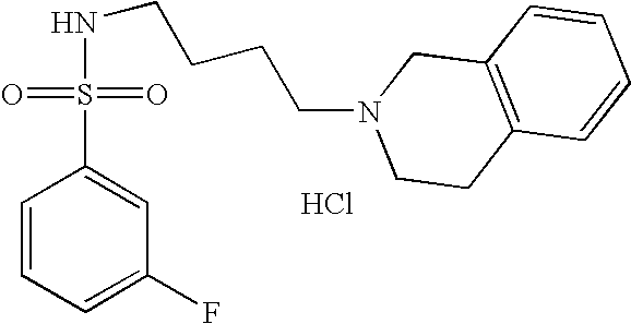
Cl.N(CCCCN1CCC2=C(C1)C=CC=C2)S(C1=CC(F)=CC=C1)(=O)=O
